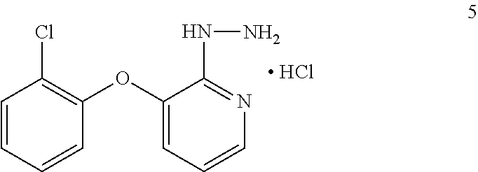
C1=CC=CC(OC2=CC=CN=C2NN)=C1Cl.[ HCl]
